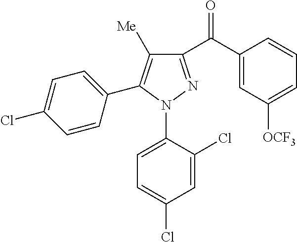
C1(C(C2=CC([OCF3])=CC=C2)=O)=NN(C2=CC=C(Cl)C=C2Cl)C(C2=CC=C(Cl)C=C2)=C1[Me]
